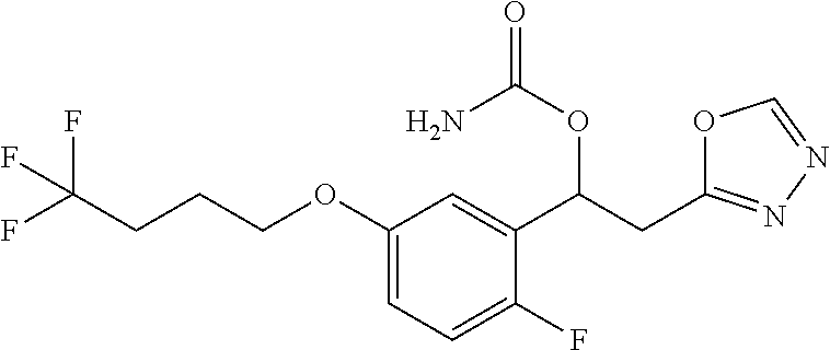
O=C(N)OC(C1=CC(OCCCC(F)(F)F)=CC=C1F)CC1=NN=CO1
